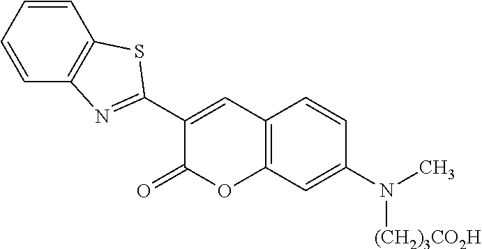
C1=CC=CC2=C1N=C(C1=CC3=C(OC1=O)C=C(N(C)[(CH2)3CO2H])C=C3)S2
